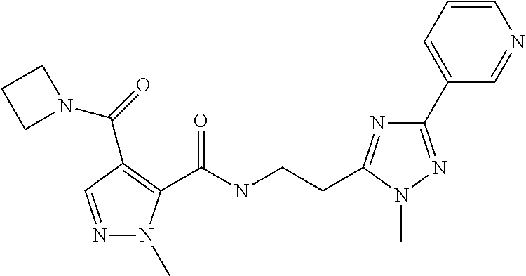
N1=CC(C(=O)N2CCC2)=C(C(NCCC2=NC(C3=CC=CN=C3)=NN2C)=O)N1C
